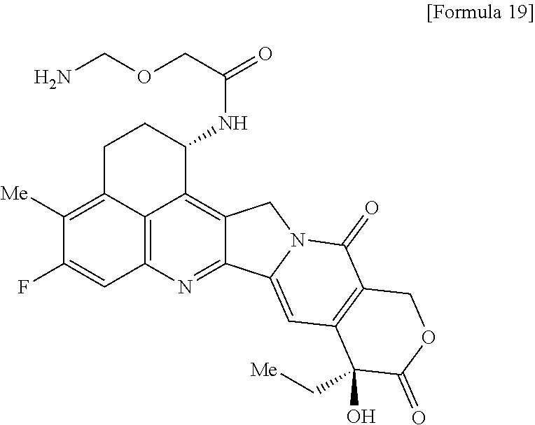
N(C1CCC2=C([Me])C(F)=CC3=C2C1=C1C(=N3)C2=CC3=C(C(=O)N2C1)COC(=O)C3(O)C[Me])C(=O)COCN
